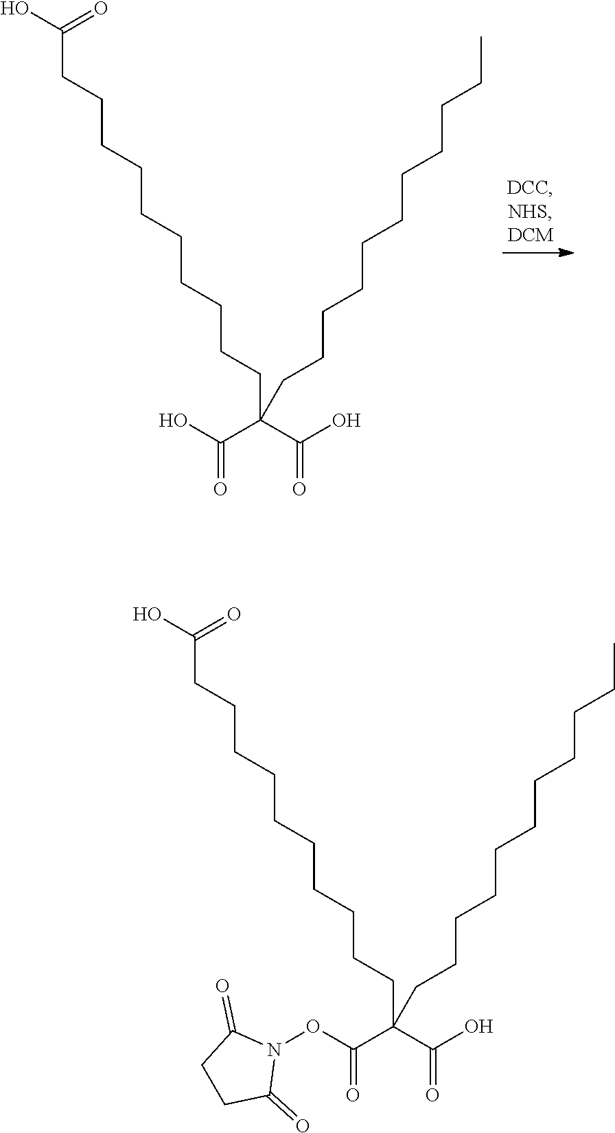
C(CCCCCCCCCCC(C(=O)O)(C(O)=O)CCCCCCCCCCC)(O)=O.C(CCCCCCCCCCC(C(=O)ON1C(=O)CCC1=O)(C(O)=O)CCCCCCCCCCC)(O)=O
